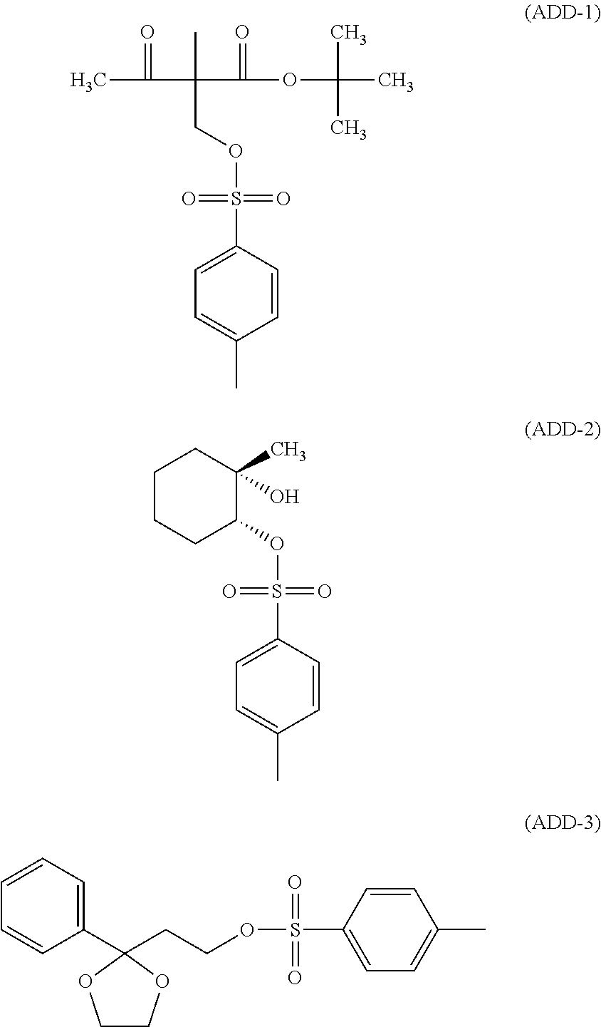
C1=CC(S(=O)(=O)OCC(C)(C(OC(C)(C)C)=O)C(C)=O)=CC=C1C.C1CCC(OS(C2=CC=C(C)C=C2)(=O)=O)C(C)(O)C1.C1(C2(CCOS(C3=CC=C(C)C=C3)(=O)=O)OCCO2)=CC=CC=C1
